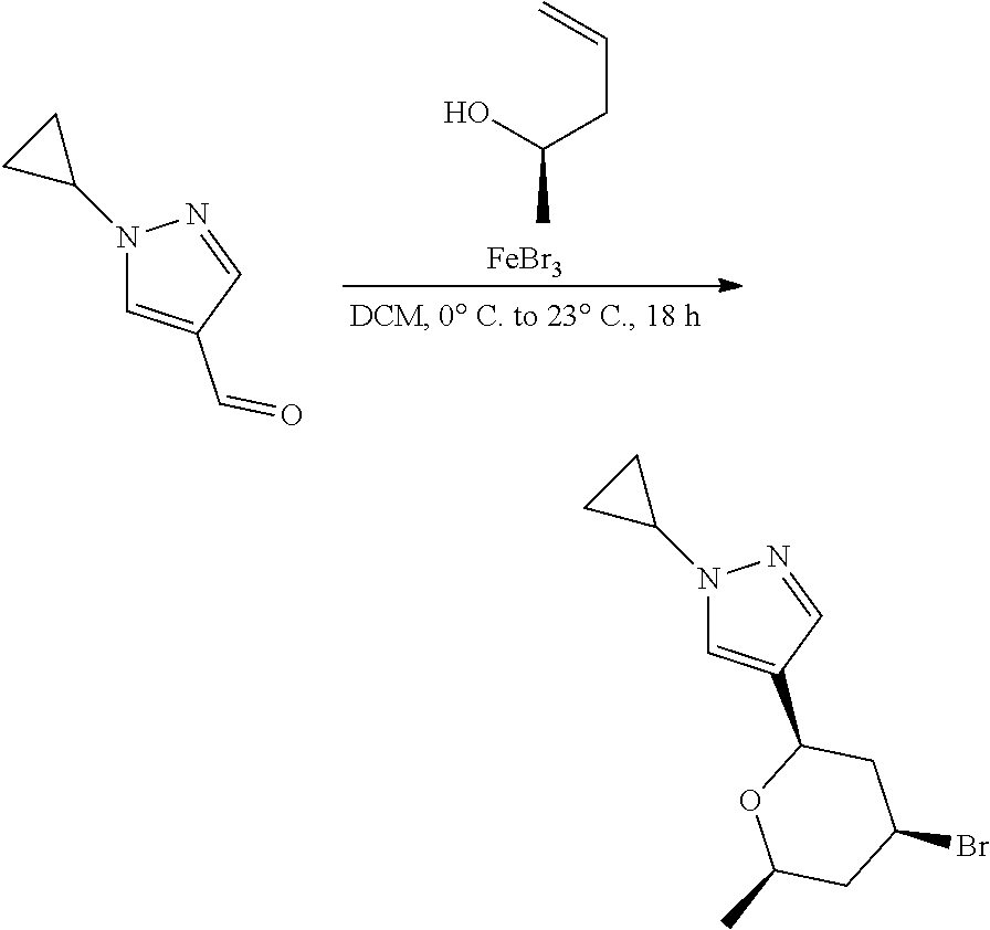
OC(CC=C)C.[FeBr3].N1(C2CC2)C=C(C=O)C=N1.N1(C2CC2)C=C(C2OC(C)CC(Br)C2)C=N1
